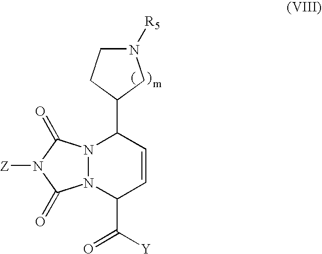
N12N(C(=O)N([Z])C1=O)C(C1CCN([R5])C1)C=CC2C([Y])=O
